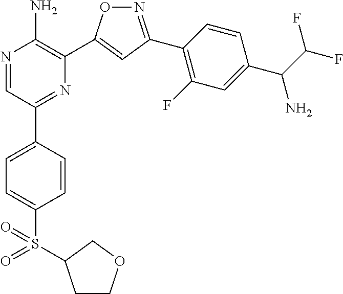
N1=C(C2=C(F)C=C(C(N)C(F)F)C=C2)C=C(C2=C(N)N=CC(C3=CC=C(S(=O)(=O)C4CCOC4)C=C3)=N2)O1
